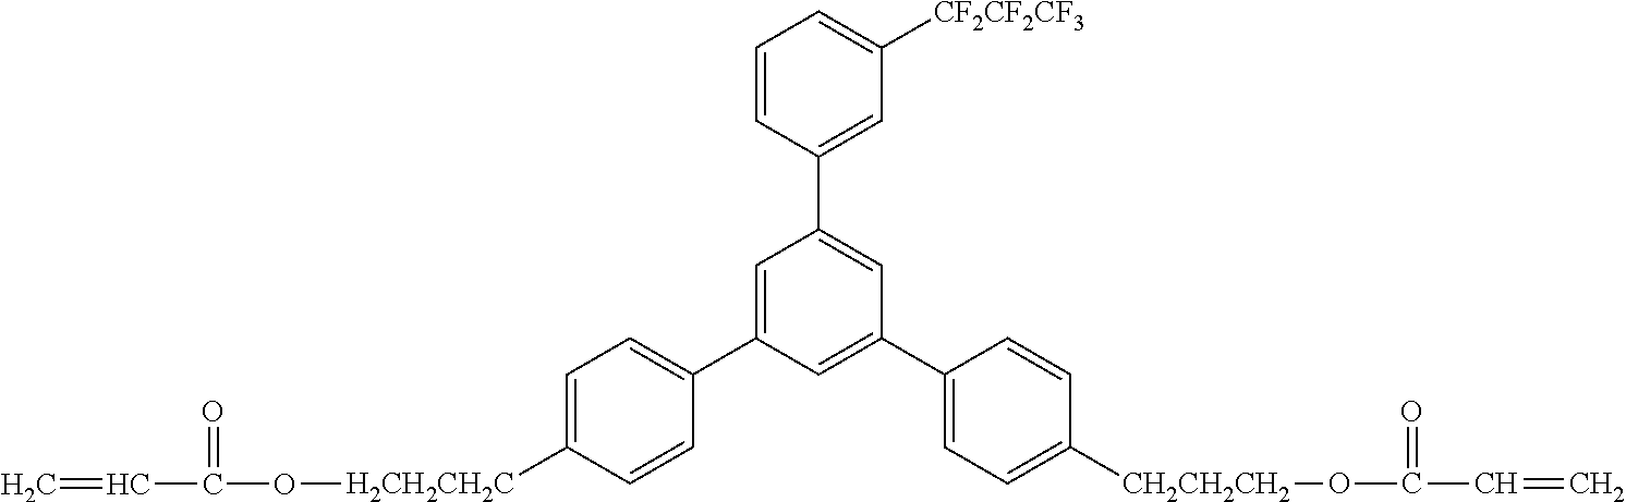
C1=CC(C2=CC(C3=CC=C([CH2CH2CH2]OC(C=C)=O)C=C3)=CC(C3=CC=C([H2CH2CH2C]OC(C=C)=O)C=C3)=C2)=CC([CF2CF2CF3])=C1
